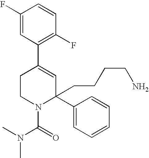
C1(F)=CC(C2=CC(CCCCN)(C3=CC=CC=C3)N(C(=O)N(C)C)CC2)=C(F)C=C1
